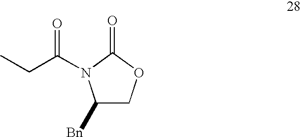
C1([Bn])COC(=O)N1C(CC)=O
